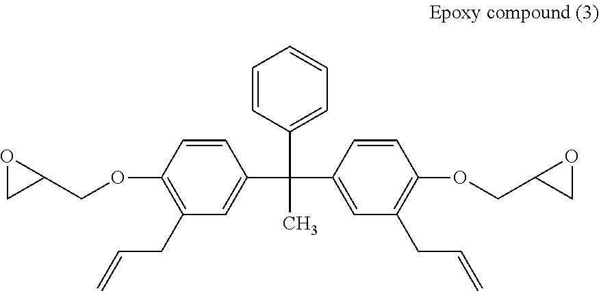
C1=CC(OCC2OC2)=C(CC=C)C=C1C(C1=CC(CC=C)=C(OCC2OC2)C=C1)(C)C1=CC=CC=C1
